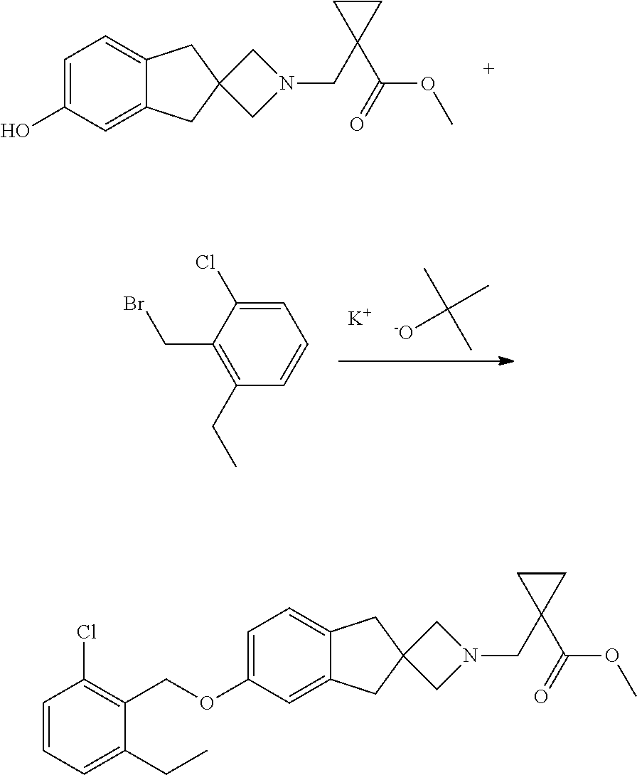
[-O]C(C)(C)C.[K].BrCC1=C(CC)C=CC=C1Cl.C1=C(O)C=C2C(=C1)CC1(C2)CN(CC2(C(OC)=O)CC2)C1.C1=C(OCC2=C(Cl)C=CC=C2CC)C=C2C(=C1)CC1(C2)CN(CC2(C(OC)=O)CC2)C1
